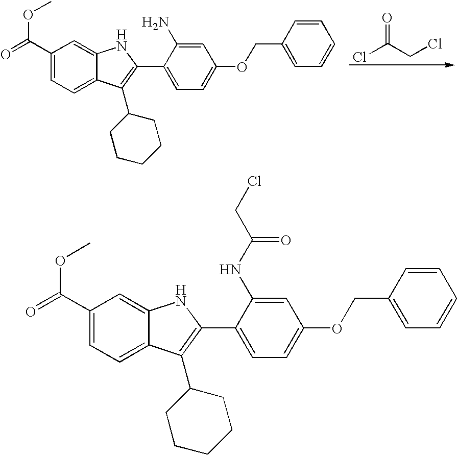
C1(C(=O)OC)=CC=C2C(=C1)NC(C1=CC=C(OCC3=CC=CC=C3)C=C1N)=C2C1CCCCC1.ClC(CCl)=O.C1(C(=O)OC)=CC=C2C(=C1)NC(C1=CC=C(OCC3=CC=CC=C3)C=C1NC(CCl)=O)=C2C1CCCCC1
